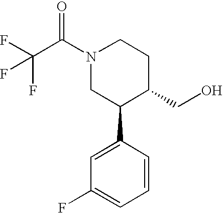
C(F)(C(N1CC(C2=CC(F)=CC=C2)C(CO)CC1)=O)(F)F
